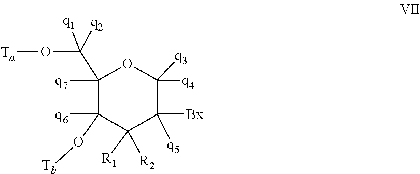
[Tb]OC1([q6])C([R2])([R1])C([Bx])([q5])C([q3])([q4])OC1([q7])C(O[Ta])([q1])[q2]
